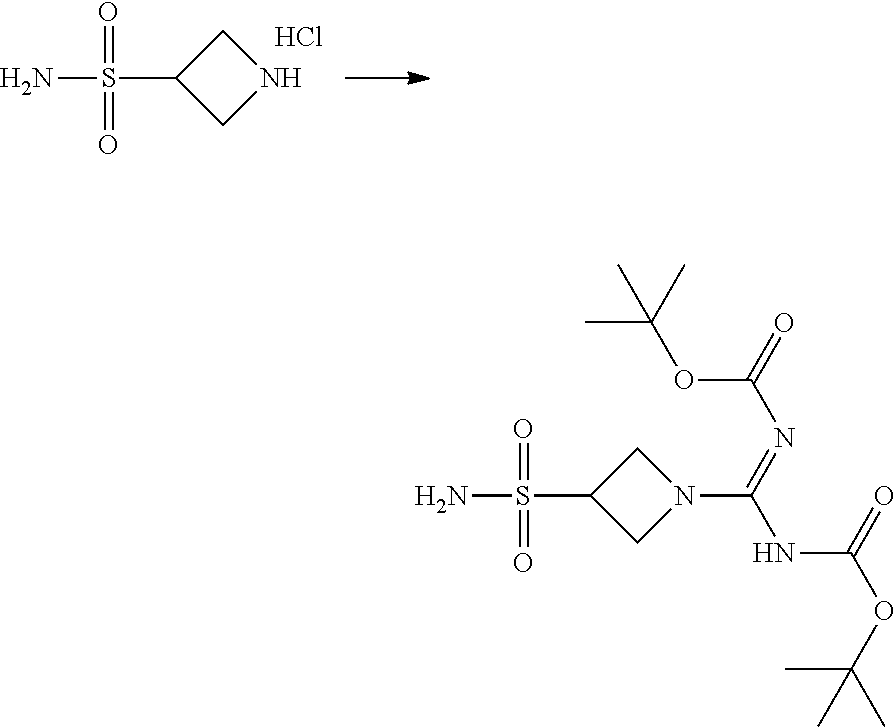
C1C(S(N)(=O)=O)CN1.Cl.C1C(S(N)(=O)=O)CN1C(=NC(=O)OC(C)(C)C)NC(OC(C)(C)C)=O
